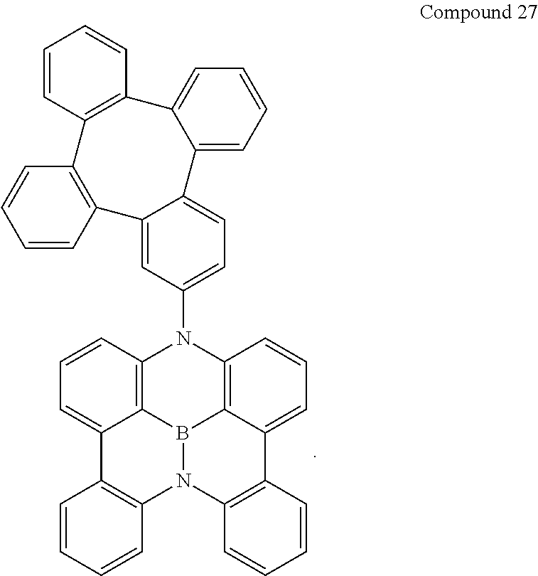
C12=C3B4C5=C(N1C1=CC=C6C(=C1)C1=C(C7=C(C8=CC=CC=C68)C=CC=C7)C=CC=C1)C=CC=C5C1=C(N4C4=C(C3=CC=C2)C=CC=C4)C=CC=C1
